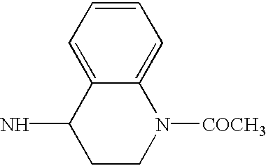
C12=CC=CC=C1N([COCH3])CCC2N
